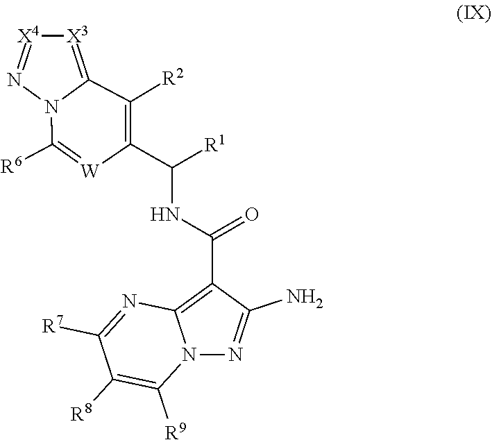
[X4]1=NN2C(=[X3]1)C([R2])=C(C(NC(C1=C3N(N=C1N)C([R9])=C([R8])C([R7])=N3)=O)[R1])[W]=C2[R6]
